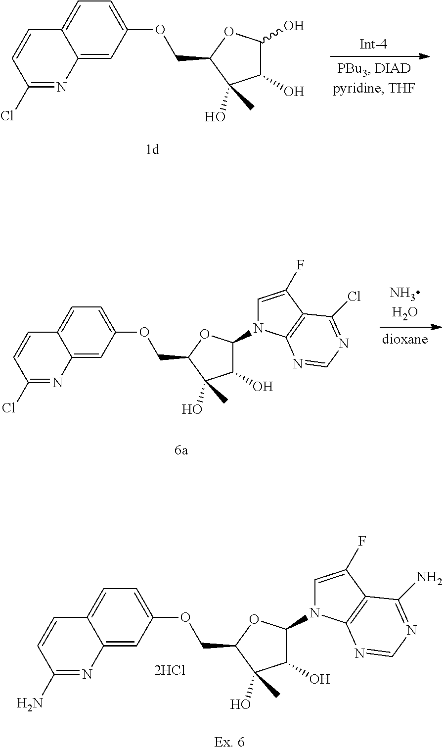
C12=CC(OCC3OC(O)C(O)C3(O)C)=CC=C1C=CC(Cl)=N2.C12=CC(OCC3OC(N4C=C(F)C5=C4N=CN=C5Cl)C(O)C3(O)C)=CC=C1C=CC(Cl)=N2.C12=CC(OCC3OC(N4C=C(F)C5=C4N=CN=C5N)C(O)C3(O)C)=CC=C1C=CC(N)=N2
